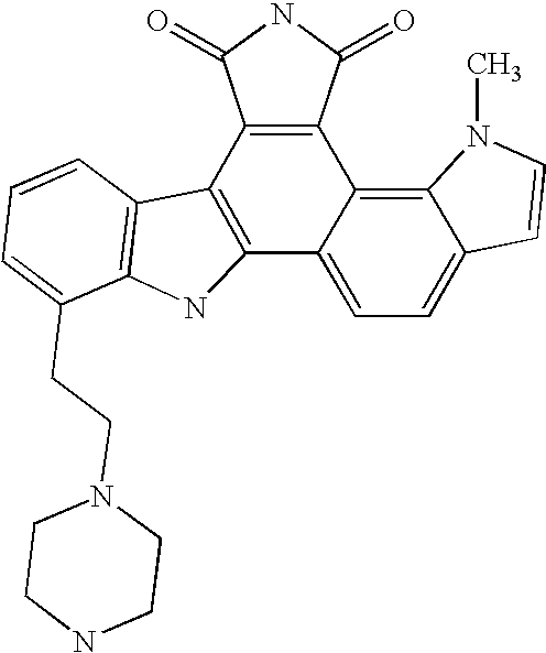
C12=CC=C3C(=C1C1=C(C4=C2NC2=C4C=CC=C2CCN2CCNCC2)C(=O)NC1=O)N(C)C=C3
